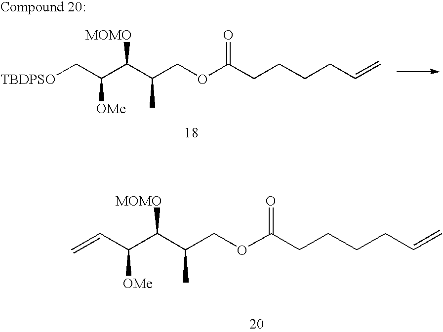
[TBDPSO]CC(C(C(C)COC(CCCCC=C)=O)[MOMO])[OMe].C=CC(C(C(C)COC(CCCCC=C)=O)[MOMO])[OMe]
